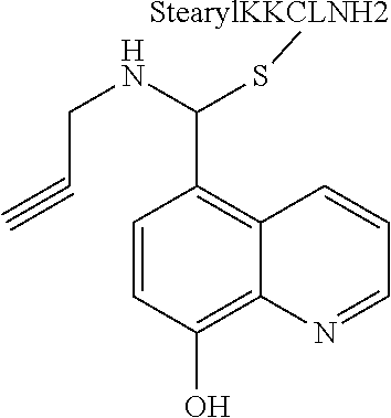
C1=CC(O)=C2C(=C1C(NCC#C)S[StearylKKCLNH2])C=CC=N2
